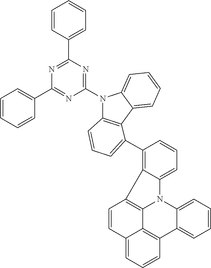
C1=CC=C2C(=C1C1=CC=CC3=C1C1=CC=CC=C1N3C1=NC(C3=CC=CC=C3)=NC(C3=CC=CC=C3)=N1)C1=C3N2C2=CC=CC=C2C2=C3C(=CC=C2)C=C1
